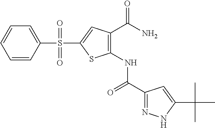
C1(NC(C2=NNC(C(C)(C)C)=C2)=O)=C(C(N)=O)C=C(S(C2=CC=CC=C2)(=O)=O)S1
